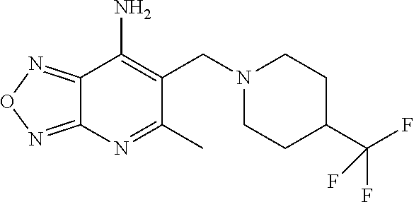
C(C1=C(N)C2=NON=C2N=C1C)N1CCC(C(F)(F)F)CC1
